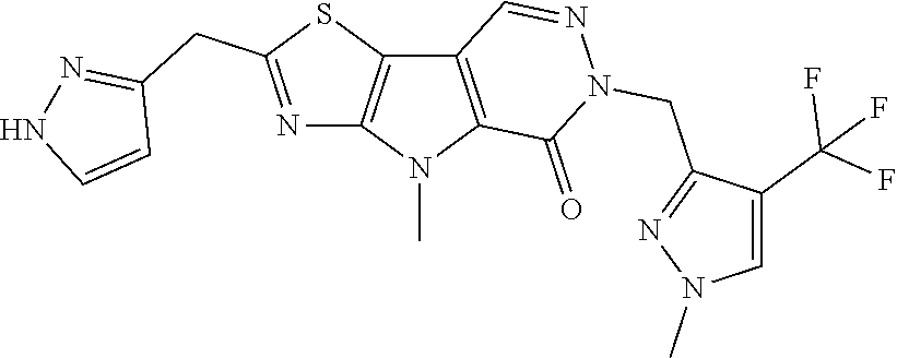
C12=C(N(C)C3=C1C=NN(CC1=NN(C)C=C1C(F)(F)F)C3=O)N=C(CC1=NNC=C1)S2
